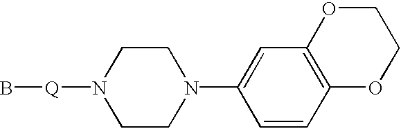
N1([Q]B)CCN(C2=CC3=C(C=C2)OCCO3)CC1
